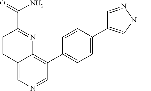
C12=CN=CC(C3=CC=C(C4=CN(C)N=C4)C=C3)=C1N=C(C(N)=O)C=C2
